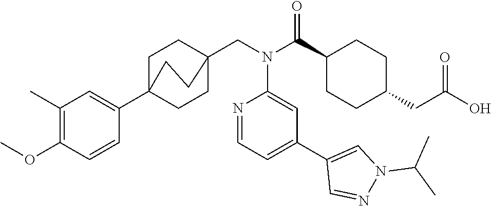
C1(C)=C(OC)C=CC(C23CCC(CN(C(C4CCC(CC(O)=O)CC4)=O)C4=CC(C5=CN(C(C)C)N=C5)=CC=N4)(CC2)CC3)=C1
